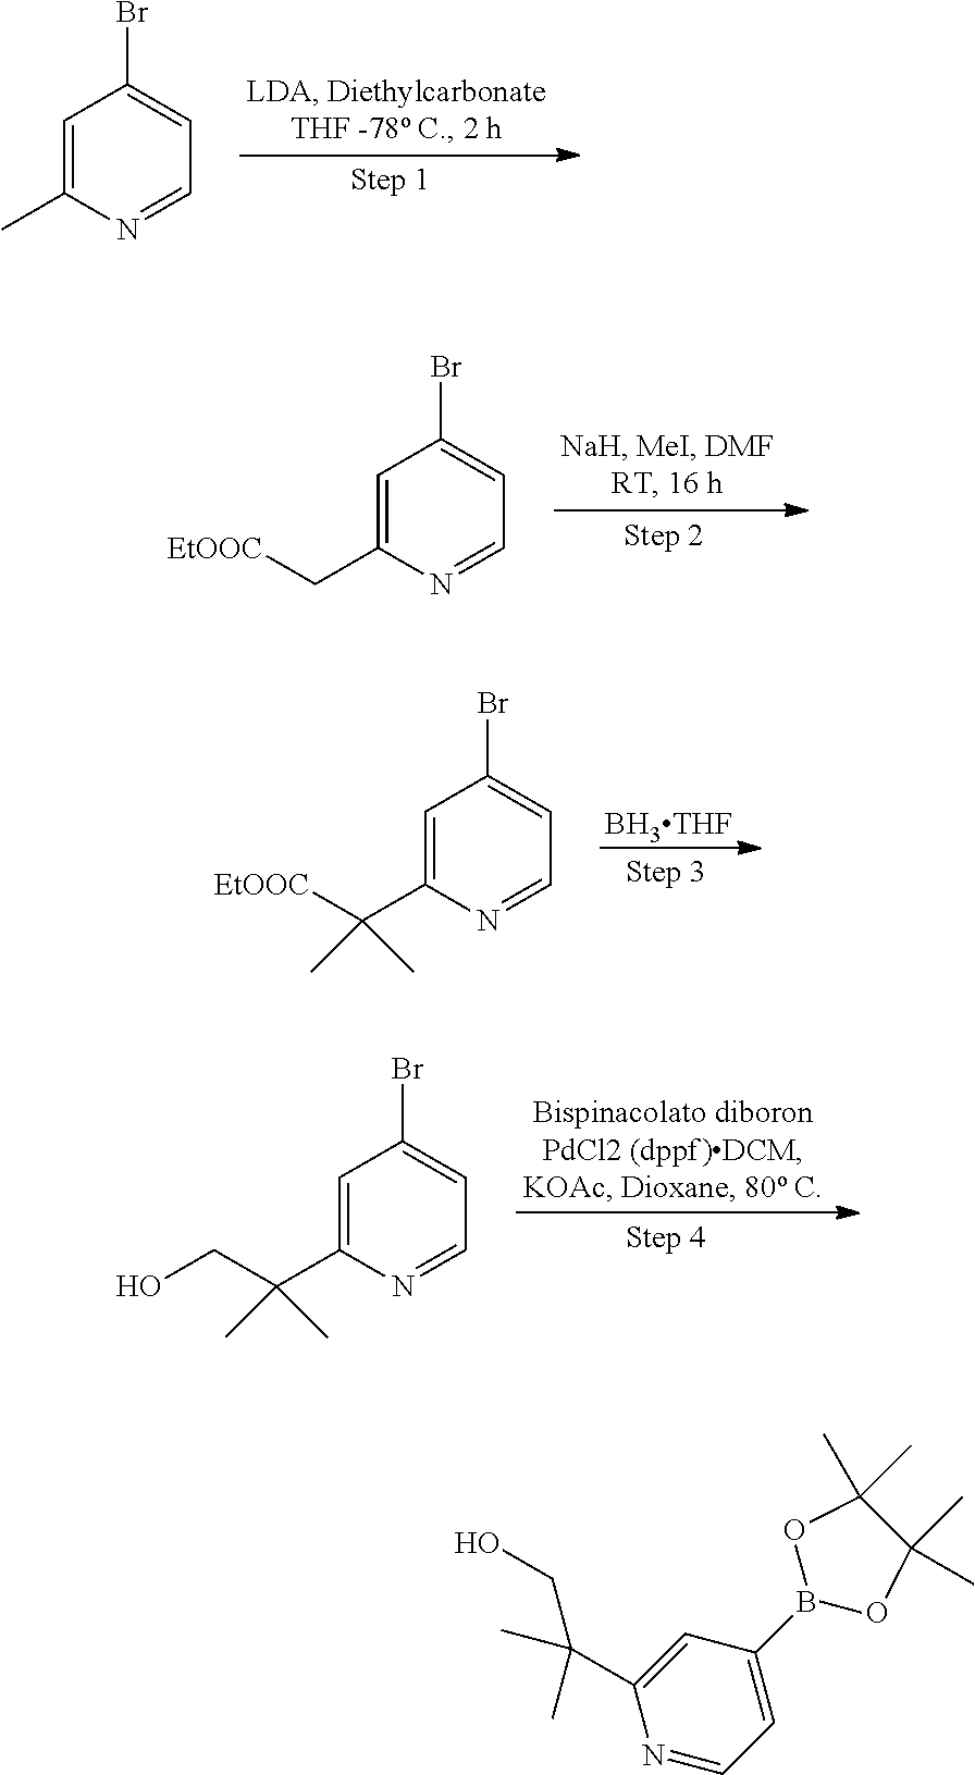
C1=C(C)N=CC=C1Br.C1=C(C[EtOOC])N=CC=C1Br.[BH3THF].C1=C(C([EtOOC])(C)C)N=CC=C1Br.C1=C(C(CO)(C)C)N=CC=C1Br.C1=C(C(C)(CO)C)N=CC=C1B1OC(C)(C)C(C)(C)O1
